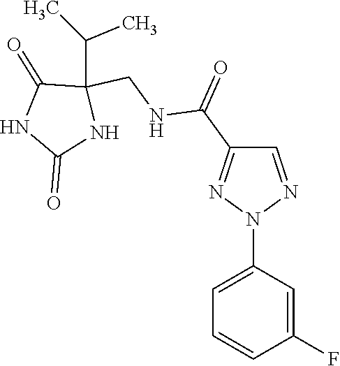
C1(N2N=CC(C(=O)NCC3(C(C)C)C(=O)NC(=O)N3)=N2)=CC=CC(F)=C1
